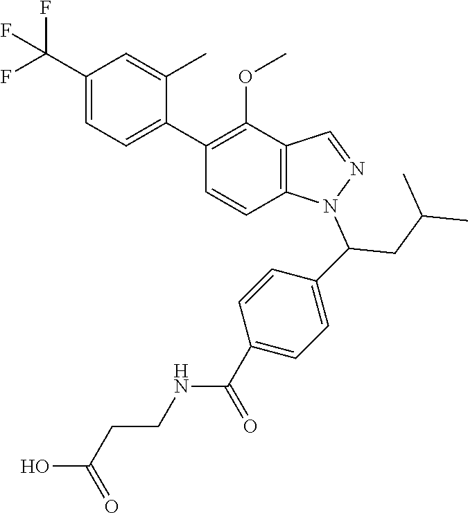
C1(C(F)(F)F)=CC=C(C2=C(OC)C3=C(C=C2)N(C(CC(C)C)C2=CC=C(C(NCCC(O)=O)=O)C=C2)N=C3)C(C)=C1
